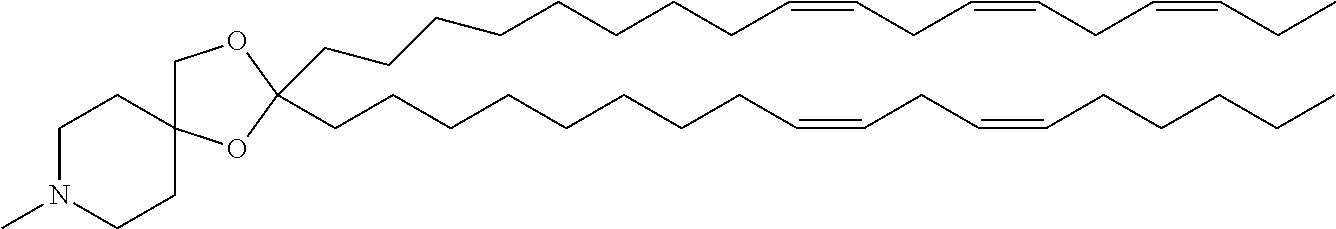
C(CCCCCCCC=CCC=CCC=CCC)C1(CCCCCCCCC=CCC=CCCCCC)OC2(CO1)CCN(C)CC2
